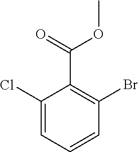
C1(Cl)=CC=CC(Br)=C1C(=O)OC
